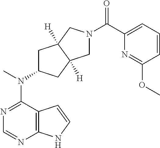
C12=C(N=CN=C1N(C)C1CC3([H])C([H])(C1)CN(C(=O)C1=CC=CC(OC)=N1)C3)NC=C2
